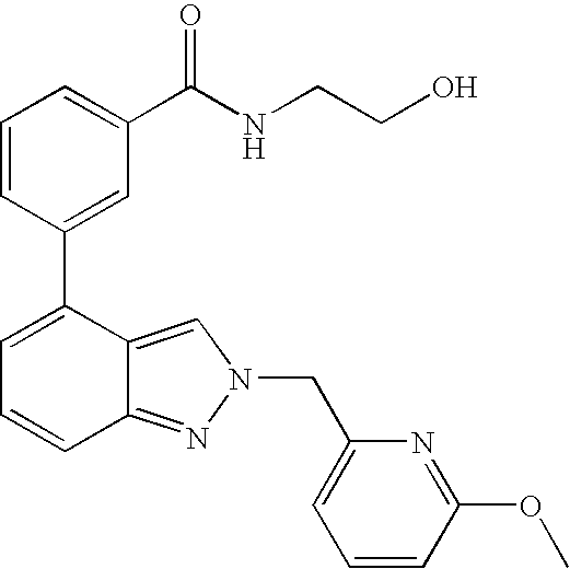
C1=CC(C2=CC=CC3=NN(CC4=CC=CC(OC)=N4)C=C23)=CC(C(NCCO)=O)=C1
